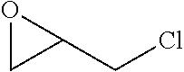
ClCC1OC1
